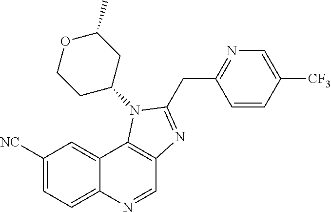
C1([NC])=CC=C2C(=C1)C1=C(C=N2)N=C(CC2=NC=C([CF3])C=C2)N1C1CC(C)OCC1
